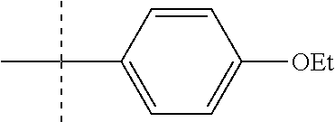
C1=C(C(C)(C)C)C=CC([OEt])=C1
